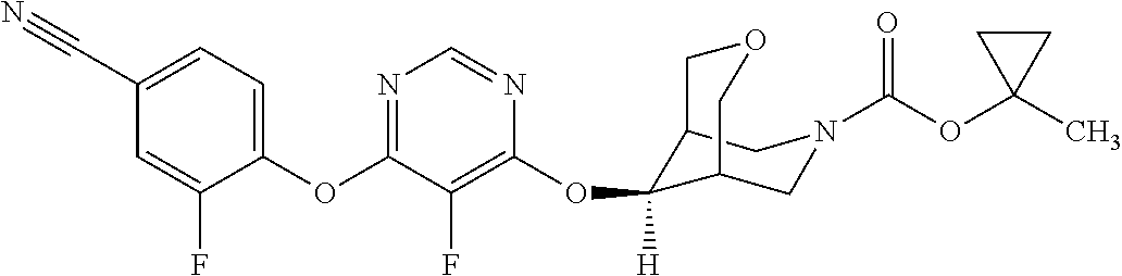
C1=C(C#N)C=C(F)C(OC2=NC=NC(OC3([H])C4CN(C(OC5(C)CC5)=O)CC3COC4)=C2F)=C1
